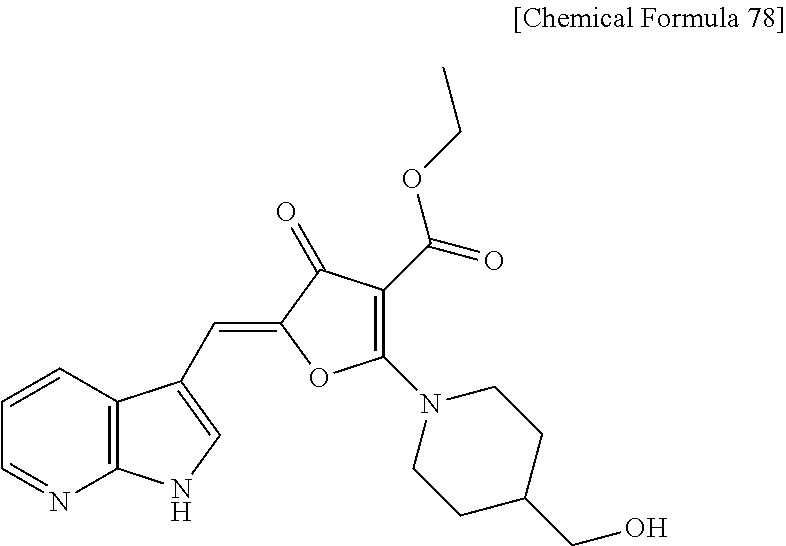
C1=CC2=C(N=C1)NC=C2C=C1C(=O)C(C(=O)OCC)=C(N2CCC(CO)CC2)O1
